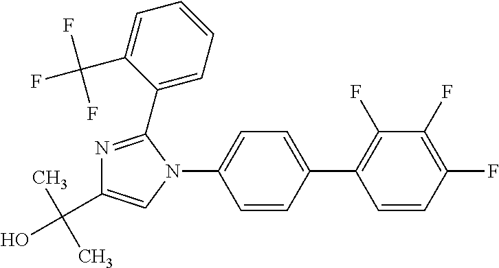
C1(F)=C(C2=CC=C(N3C(C4=CC=CC=C4C(F)(F)F)=NC(C(C)(C)O)=C3)C=C2)C=CC(F)=C1F
